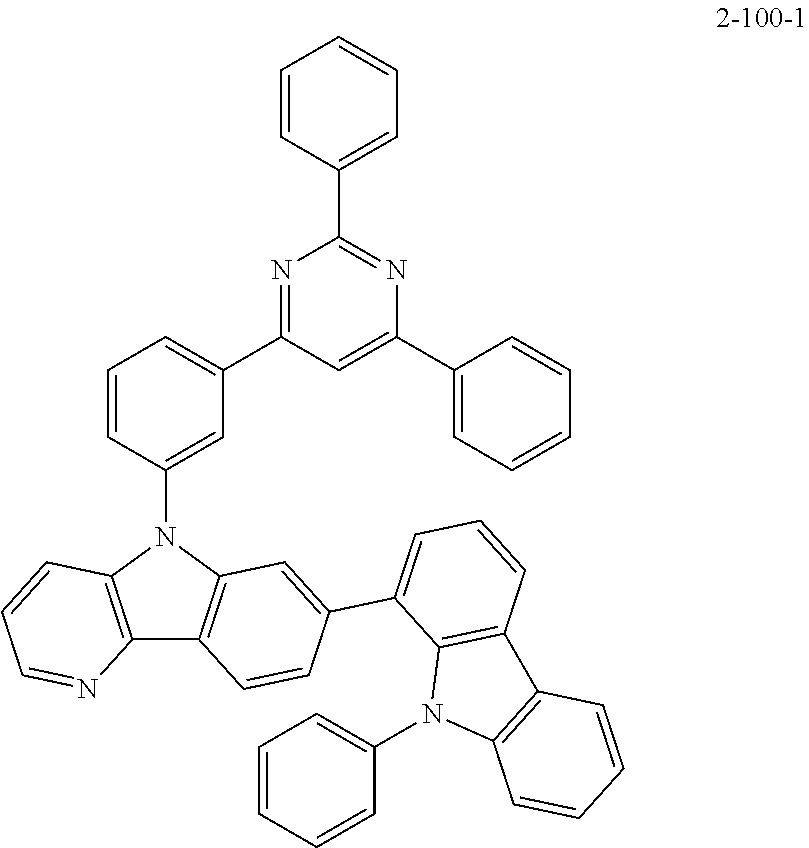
C1=CC(N2C3=C(C4=C2C=C(C2=CC=CC5=C2N(C2=CC=CC=C2)C2=C5C=CC=C2)C=C4)N=CC=C3)=CC(C2=NC(C3=CC=CC=C3)=NC(C3=CC=CC=C3)=C2)=C1
